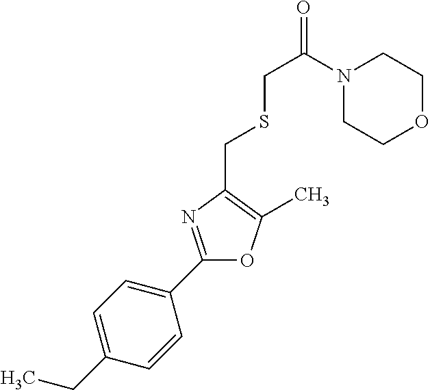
C1(CC)=CC=C(C2=NC(CSCC(=O)N3CCOCC3)=C(C)O2)C=C1
